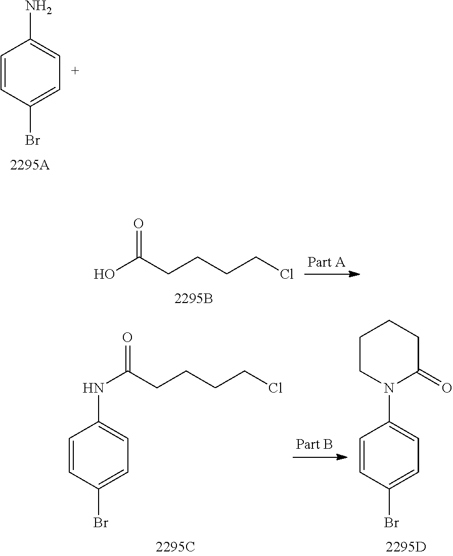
C1=CC(Br)=CC=C1N.OC(CCCCCl)=O.C1=CC(Br)=CC=C1NC(CCCCCl)=O.C1=CC(Br)=CC=C1N1C(=O)CCCC1
